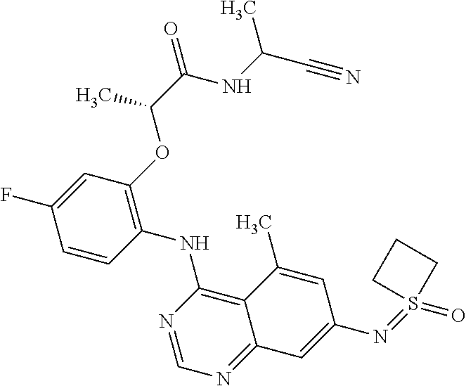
C1=CC(NC2=C3C(=NC=N2)C=C(N=S2(=O)CCC2)C=C3C)=C(OC(C(NC(C#N)C)=O)C)C=C1F
